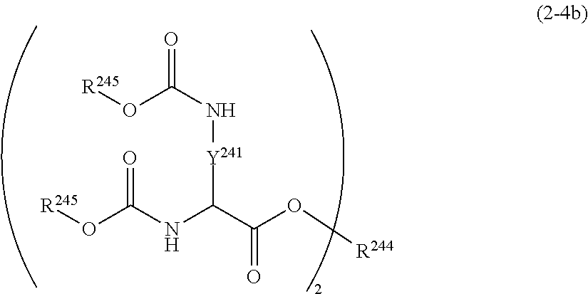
[R245]OC(N[Y241]C(C(O[R244])=O)NC(O[R245])=O)=O
